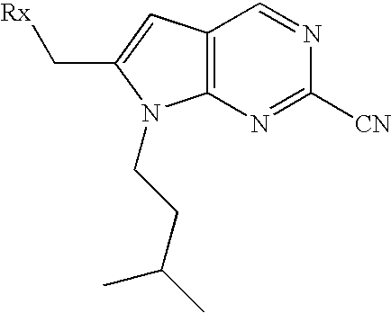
C12=C(N=C([CN])N=C1)N(CCC(C)C)C(C[Rx])=C2
